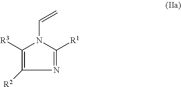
C1([R3])=C([R2])N=C([R1])N1C=C
